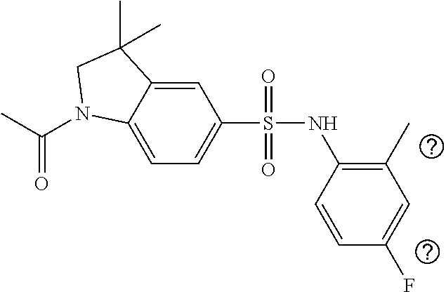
C1=C2C(=CC=C1S(NC1=C(C)C=C(F)C=C1)(=O)=O)N(C(=O)C)CC2(C)C
